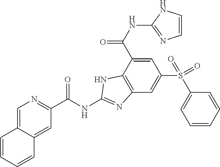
C12=CN=C(C(NC3=NC4=C(C(C(NC5=NC=CN5)=O)=CC(S(C5=CC=CC=C5)(=O)=O)=C4)N3)=O)C=C1C=CC=C2
